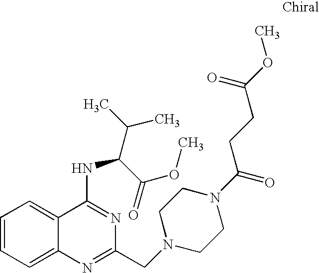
C1=CC=C2C(=C1)C(NC(C(C)C)C(=O)OC)=NC(CN1CCN(C(=O)CCC(OC)=O)CC1)=N2
